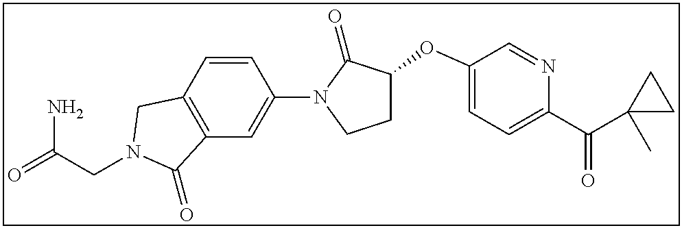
C(CN1CC2=C(C=C(N3C(=O)C(OC4=CC=C(C(C5(C)CC5)=O)N=C4)CC3)C=C2)C1=O)(=O)N
